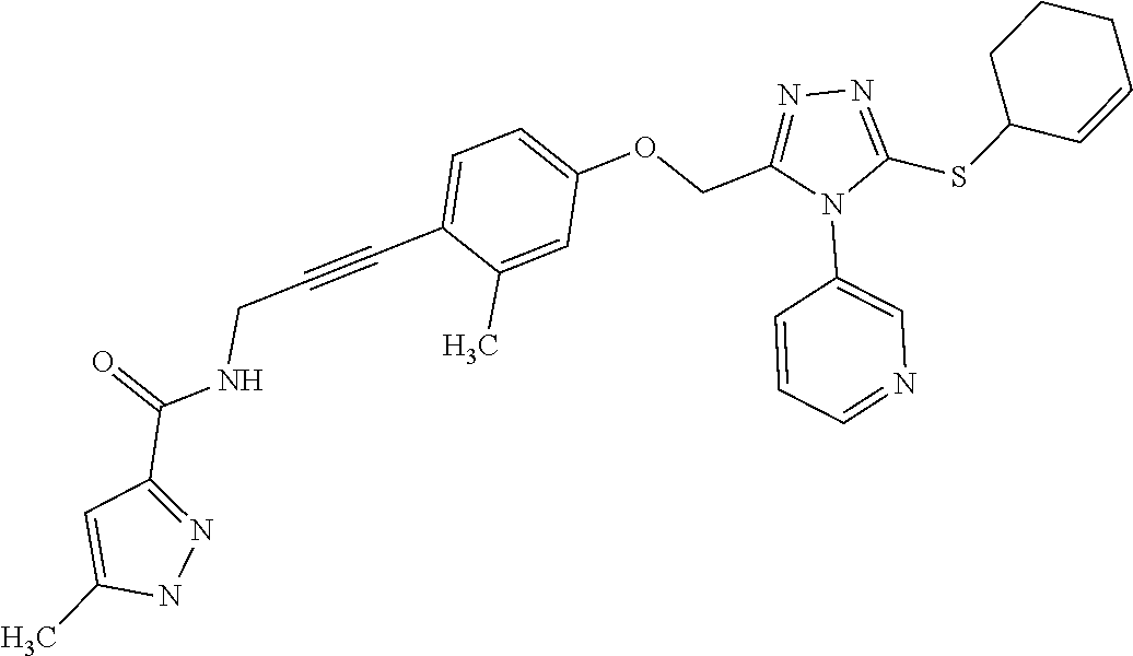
C1=C(OCC2=NN=C(SC3C=CCCC3)N2C2=CN=CC=C2)C=C(C)C(C#CCNC(C2=NNC(C)=C2)=O)=C1
